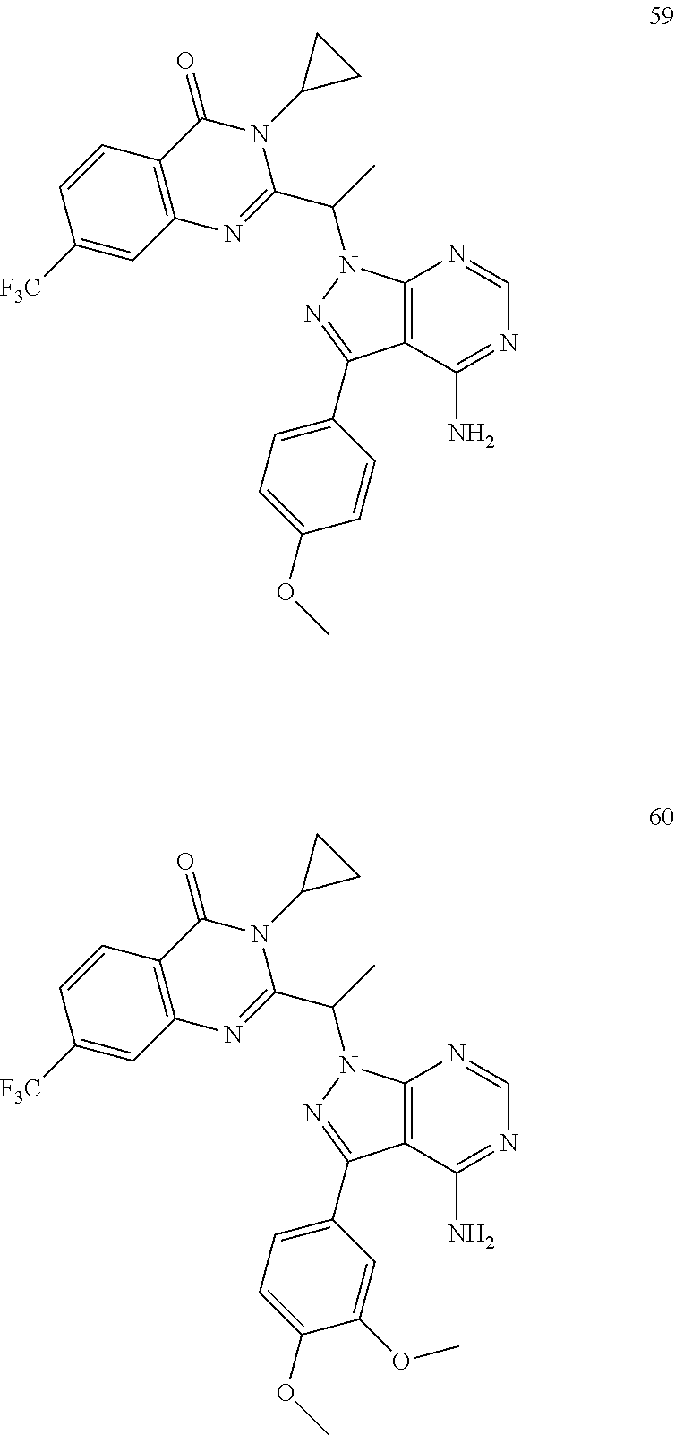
C12=C(C(N)=NC=N1)C(C1=CC=C(OC)C(OC)=C1)=NN2C(C)C1=NC2=C(C(=O)N1C1CC1)C=CC([F3C])=C2.C12=C(C(N)=NC=N1)C(C1=CC=C(OC)C=C1)=NN2C(C)C1=NC2=C(C(=O)N1C1CC1)C=CC([F3C])=C2
